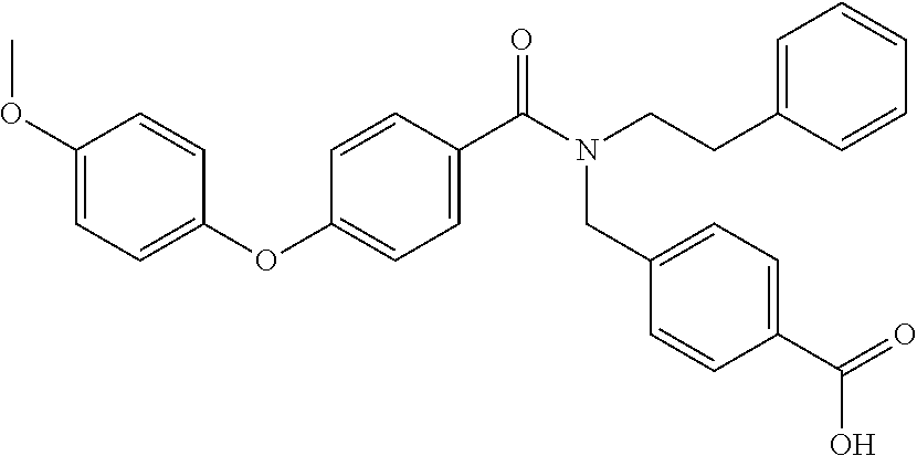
C1(OC)=CC=C(OC2=CC=C(C(N(CCC3=CC=CC=C3)CC3=CC=C(C(O)=O)C=C3)=O)C=C2)C=C1
